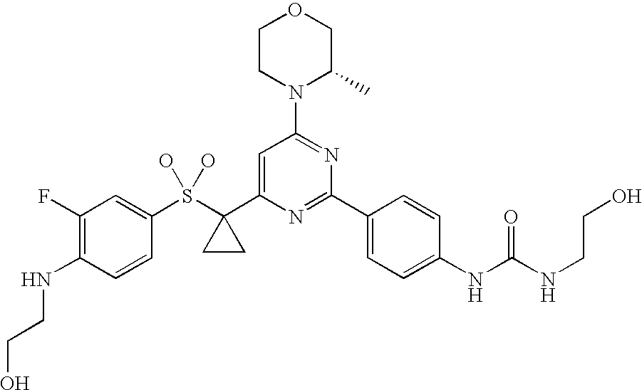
C1(F)=C(NCCO)C=CC(S(C2(C3=CC(N4C(C)COCC4)=NC(C4=CC=C(NC(NCCO)=O)C=C4)=N3)CC2)(O)O)=C1
